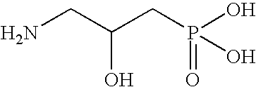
NCC(CP(O)(O)=O)O
